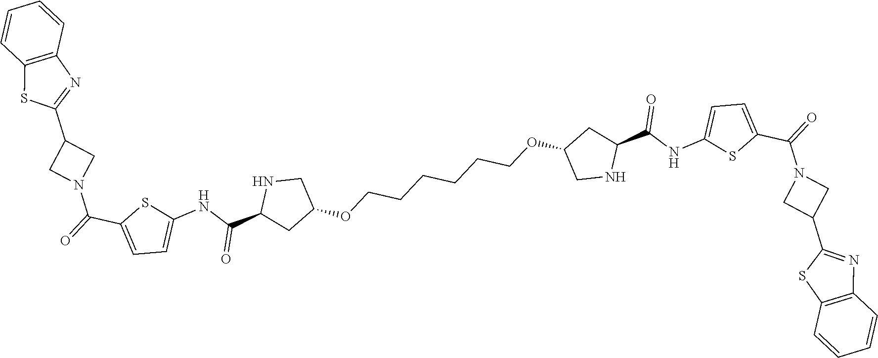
C12=C(N=C(C3CN(C(=O)C4=CC=C(NC(C5CC(OCCCCCCOC6CNC(C(NC7=CC=C(C(=O)N8CC(C9=NC%10=C(S9)C=CC=C%10)C8)S7)=O)C6)CN5)=O)S4)C3)S1)C=CC=C2
